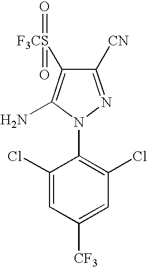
C1([CN])=NN(C2=C(Cl)C=C([CF3])C=C2Cl)C(N)=C1[F3CS](=O)=O
